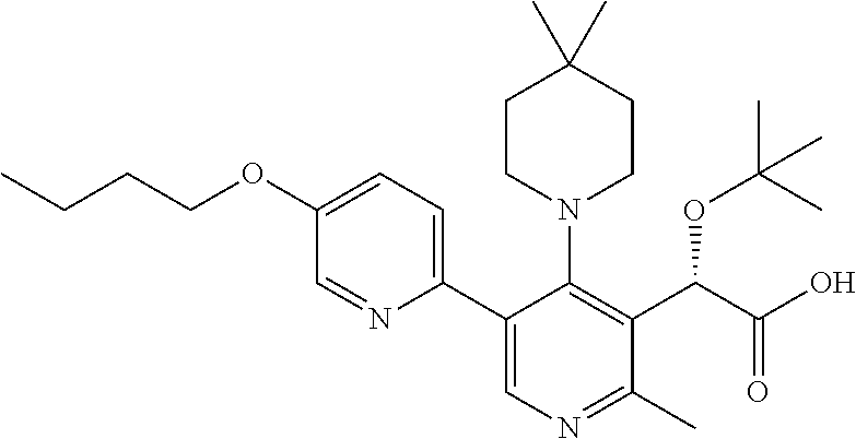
C1(OCCCC)=CC=C(C2=CN=C(C)C(C(C(O)=O)OC(C)(C)C)=C2N2CCC(C)(C)CC2)N=C1
